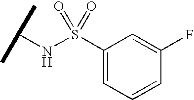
N(S(C1=CC=CC(F)=C1)(=O)=O)C(C)C
